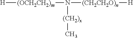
[H][(OCH2CH2)m]N([(CH2)x]C)[(CH2CH2O)n][H]
